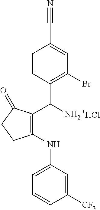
C1(C(C2=C(Br)C=C(C#N)C=C2)N)=C(NC2=CC=CC([CF3])=C2)CCC1=O
